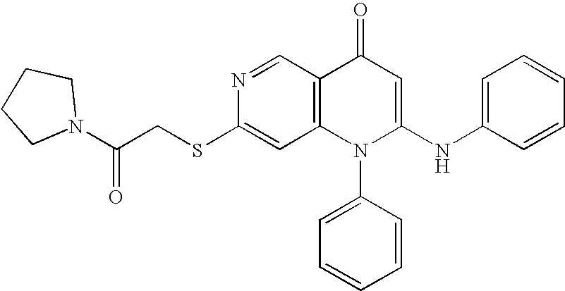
C1(SCC(=O)N2CCCC2)=CC2=C(C=N1)C(=O)C=C(NC1=CC=CC=C1)N2C1=CC=CC=C1
